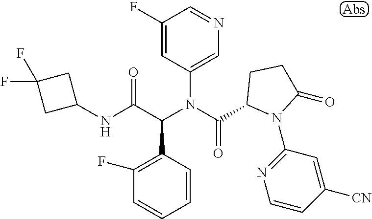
C1=CC(C(C(NC2CC(F)(F)C2)=O)N(C(=O)C2N(C3=NC=CC([CN])=C3)C(=O)CC2)C2=CN=CC(F)=C2)=C(F)C=C1
